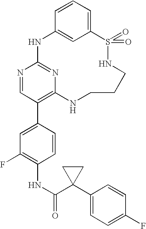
C12=CC=CC(=C1)NC1=NC(=C(C3=CC(F)=C(NC(=O)C4(C5=CC=C(F)C=C5)CC4)C=C3)C=N1)NCCCNS2(=O)=O
